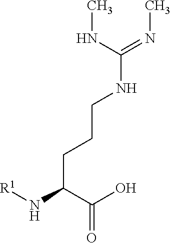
CN=C(NC)NCCCC(N[R1])C(=O)O
